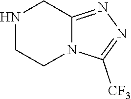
N1CCN2C(=NN=C2[CF3])C1
